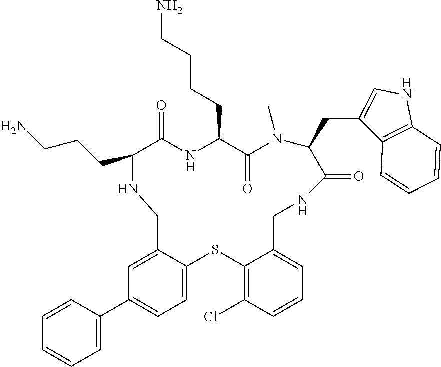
C1(C2=CC=CC=C2)=CC=C2C(=C1)CNC(CCCN)C(=O)NC(CCCCN)C(=O)N(C)C(CC1=CNC3=C1C=CC=C3)C(=O)NCC1=CC=CC(Cl)=C1S2
